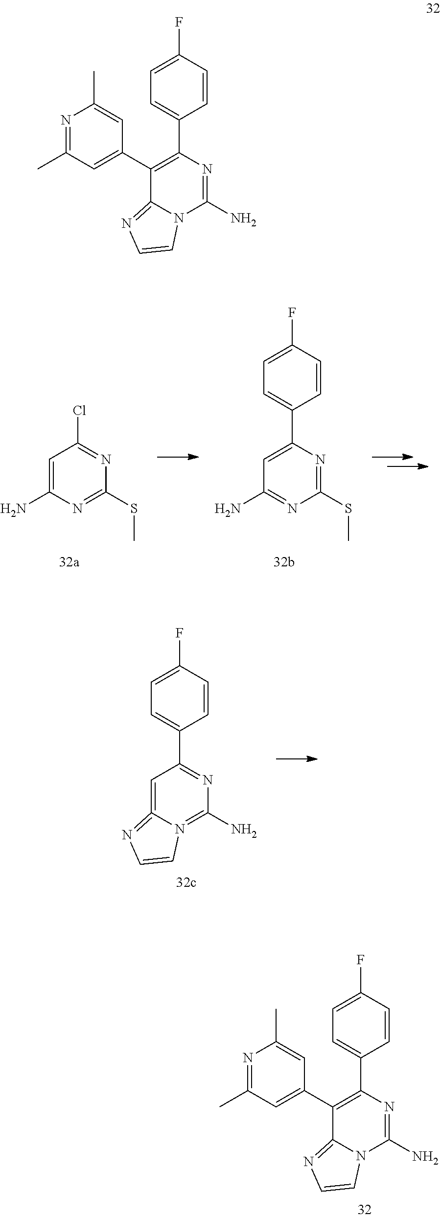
C1(C2=CC(C)=NC(C)=C2)=C(C2=CC=C(F)C=C2)N=C(N)N2C1=NC=C2.C1=C(N)N=C(SC)N=C1Cl.C1=C(C2=CC=C(F)C=C2)N=C(SC)N=C1N.C1=C2=NC=CN2=C(N)N=C1C1=CC=C(F)C=C1.N1=C(C)C=C(C2=C(C3=CC=C(F)C=C3)N=C(N)N3C2=NC=C3)C=C1C
